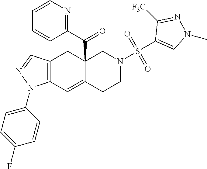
C12=C(C=C3C(C(C4=NC=CC=C4)=O)(C1)CN(S(C1=CN(C)N=C1[F3C])(=O)=O)CC3)N(C1=CC=C(F)C=C1)N=C2
